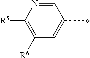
C1=NC([R5])=C([R6])C=C1C
